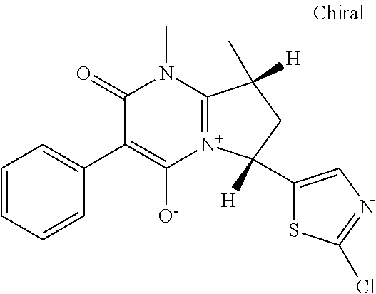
C1=CC=CC(C2=C([O-])[N+]3=C(N(C)C2=O)C(C)([H])CC3(C2=CN=C(Cl)S2)[H])=C1
